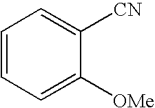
C1=CC=C([OMe])C([CN])=C1
